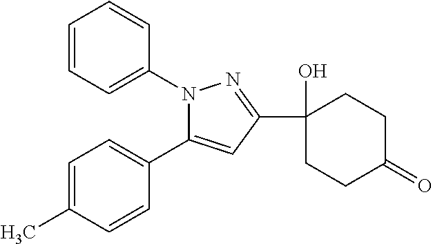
C1=C(C)C=CC(C2=CC(C3(O)CCC(=O)CC3)=NN2C2=CC=CC=C2)=C1
